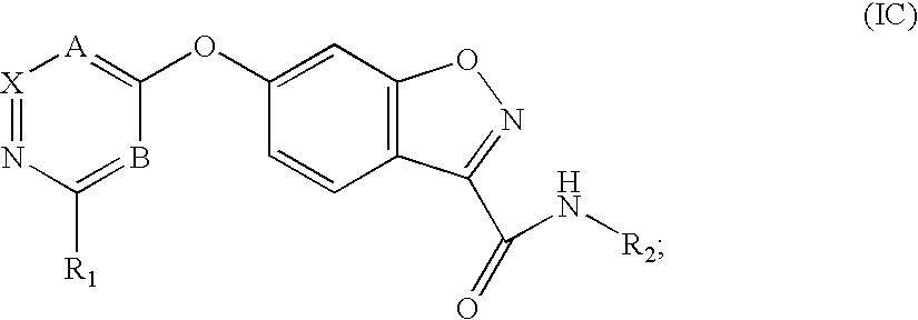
[X]1=NC([R1])=BC(OC2=CC3=C(C=C2)C(C(N[R2])=O)=NO3)=[A]1
